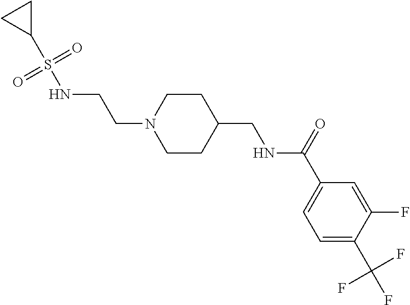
C1(S(NCCN2CCC(CNC(C3=CC=C(C(F)(F)F)C(F)=C3)=O)CC2)(=O)=O)CC1
